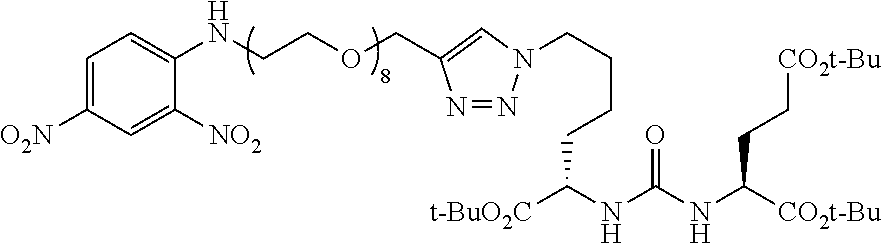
C1=C([O2N])C=C([NO2])C(NCCOCC2=CN(CCCCC(NC(NC([CO2t-Bu])CC[CO2t-Bu])=O)[t-BuO2C])N=N2)=C1
